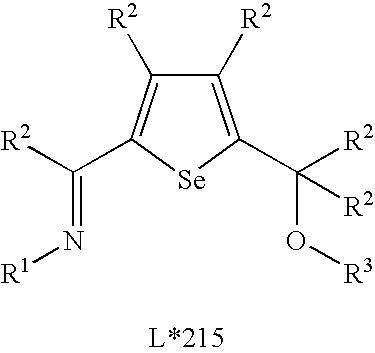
C1([R2])=C(C([R2])(O[R3])[R2])[Se]C(C([R2])=N[R1])=C1[R2]
